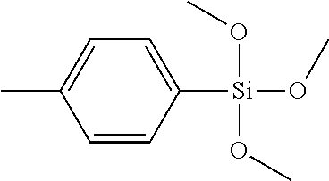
C1=CC([Si](OC)(OC)OC)=CC=C1C
